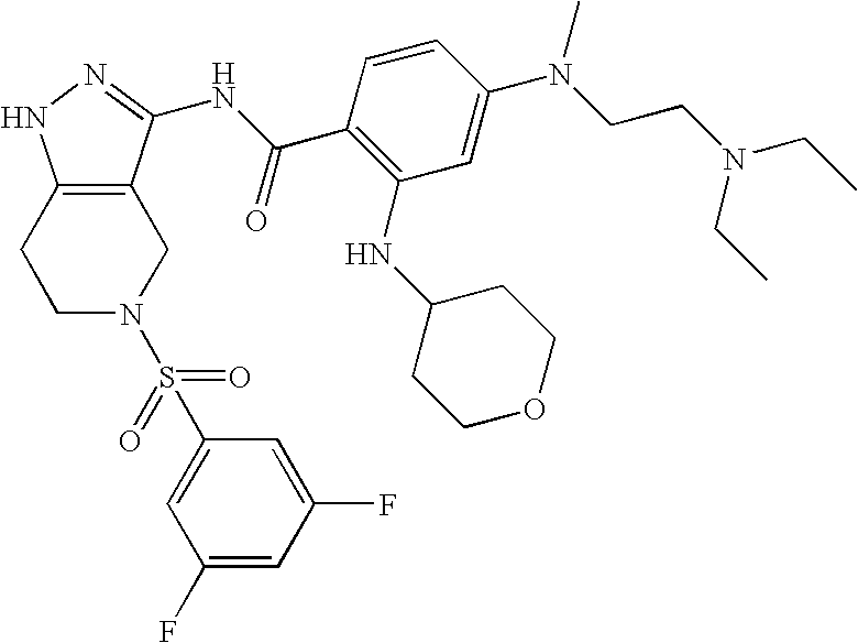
C1C2=C(CCN1S(C1=CC(F)=CC(F)=C1)(=O)=O)NN=C2NC(C1=C(NC2CCOCC2)C=C(N(CCN(CC)CC)C)C=C1)=O
